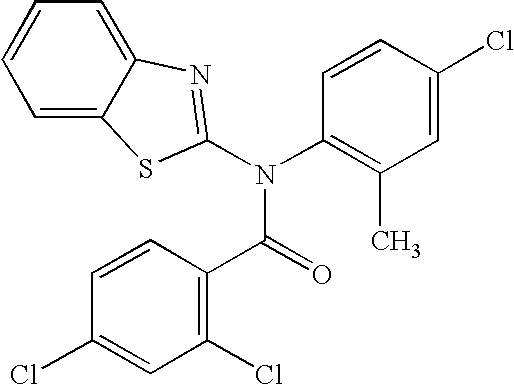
C1=C2C(=CC=C1)N=C(N(C1=C(C)C=C(Cl)C=C1)C(=O)C1=C(Cl)C=C(Cl)C=C1)S2
